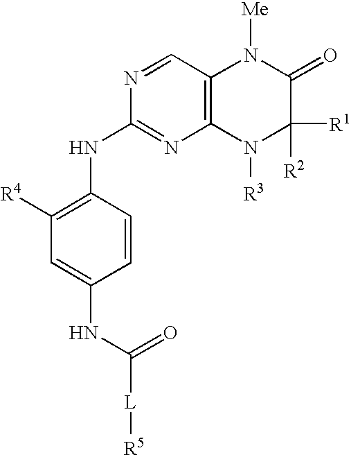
C1(NC([L][R5])=O)=CC([R4])=C(NC2=NC3=C(C=N2)N([Me])C(=O)C([R1])([R2])N3[R3])C=C1
